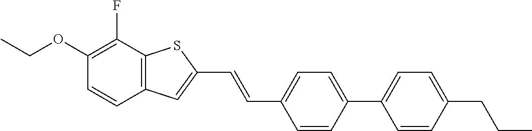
CCOC1=C(F)C2=C(C=C1)C=C(C=CC1=CC=C(C3=CC=C(CCC)C=C3)C=C1)S2
